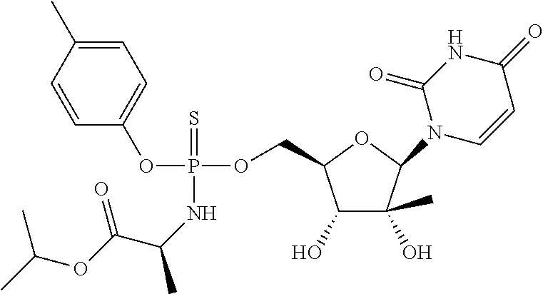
C1=CC(C)=CC=C1OP(NC(C)C(OC(C)C)=O)(OCC1C(O)C(C)(O)C(N2C=CC(=O)NC2=O)O1)=S
